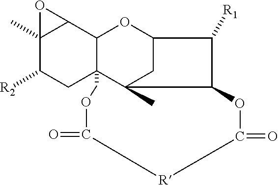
C12(C)C([R2])CC34C(C1O2)OC1CC3(C)C(C1[R1])OC(=O)[R]C(=O)OC4
